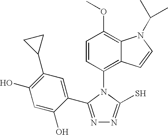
C1=CC(N2C(S)=NN=C2C2=CC(C3CC3)=C(O)C=C2O)=C2C(=C1OC)N(C(C)C)C=C2
